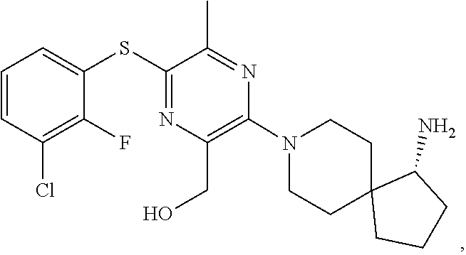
C1CN(C2=C(CO)N=C(SC3=CC=CC(Cl)=C3F)C(C)=N2)CCC12CCCC2N
